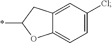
C12=CC=C(Cl)C=C1CC(*)O2
